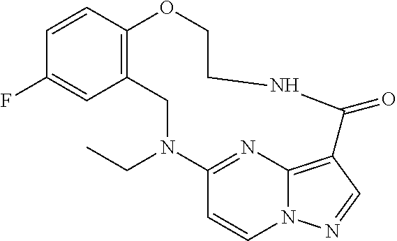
C12=C(C=CC(F)=C1)OCCNC(=O)C1=C3N(C=CC(=N3)N(CC)C2)N=C1
